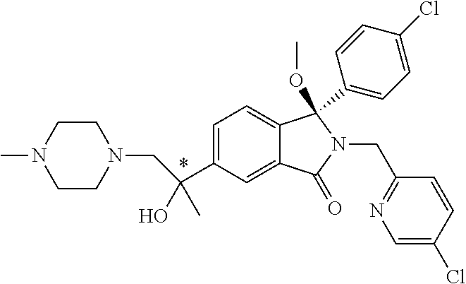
C1=C(C(O)(C)CN2CCN(C)CC2)C=C2C(=C1)C(OC)(C1=CC=C(Cl)C=C1)N(CC1=NC=C(Cl)C=C1)C2=O
